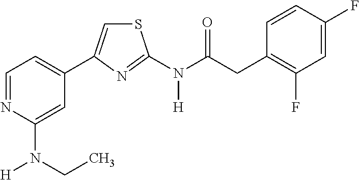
C1=NC(N(CC)[H])=CC(C2=CSC(N(C(CC3=C(F)C=C(F)C=C3)=O)[H])=N2)=C1
